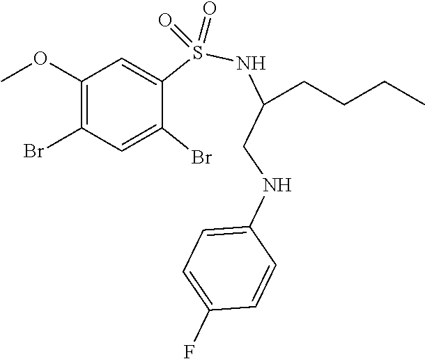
C1(OC)=C(Br)C=C(Br)C(S(NC(CNC2=CC=C(F)C=C2)CCCC)(=O)=O)=C1
